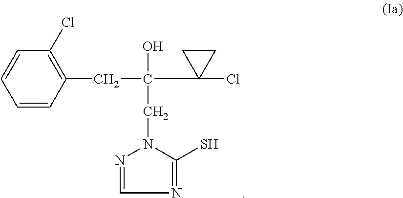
C1=CC(CC(O)(CN2N=CN=C2S)C2(Cl)CC2)=C(Cl)C=C1
